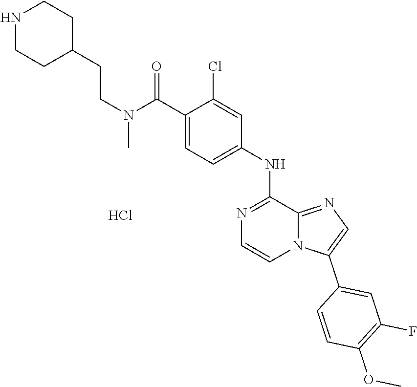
C1(NC2=NC=CN3C2=NC=C3C2=CC(F)=C(OC)C=C2)=CC=C(C(N(C)CCC2CCNCC2)=O)C(Cl)=C1.Cl
